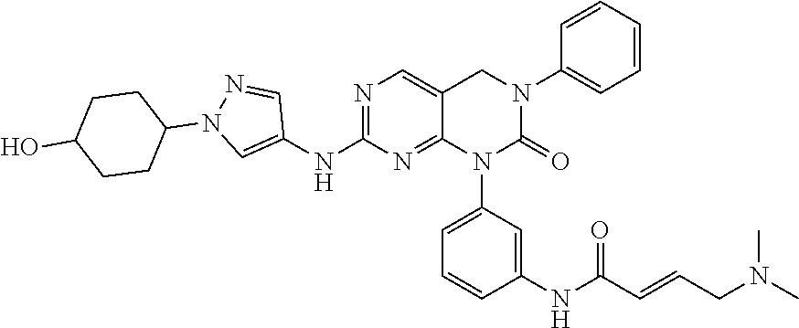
N1=C(NC2=CN(C3CCC(O)CC3)N=C2)N=C2C(=C1)CN(C1=CC=CC=C1)C(=O)N2C1=CC=CC(NC(C=CCN(C)C)=O)=C1
